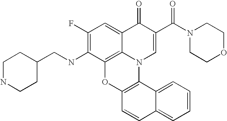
C1(NCC2CCNCC2)=C(F)C=C2C3=C1OC1=C(N3C=C(C(N3CCOCC3)=O)C2=O)C2=CC=CC=C2C=C1
